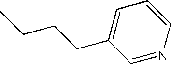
C1(CCCC)=CC=CN=C1
